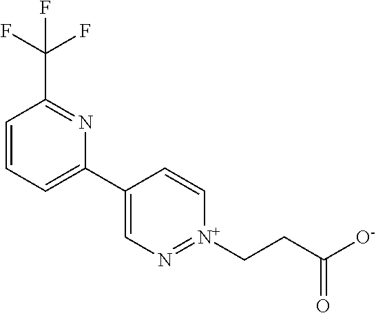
C1=CC=C(C2=CN=[N+](CCC([O-])=O)C=C2)N=C1C(F)(F)F
